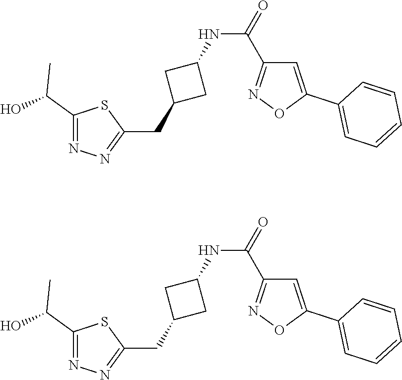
C1(C(O)C)=NN=C(CC2CC(NC(=O)C3=NOC(C4=CC=CC=C4)=C3)C2)S1.C1(C(O)C)=NN=C(CC2CC(NC(=O)C3=NOC(C4=CC=CC=C4)=C3)C2)S1
